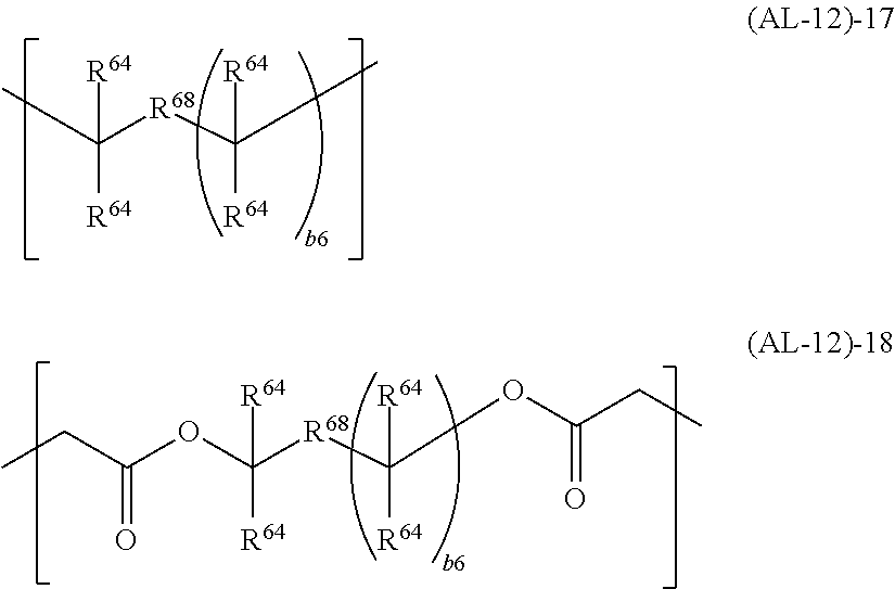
CC([R68]C([R64])([R64])C)([R64])[R64].C([R68]C([R64])([R64])OC(CC)=O)([R64])([R64])OC(CC)=O
